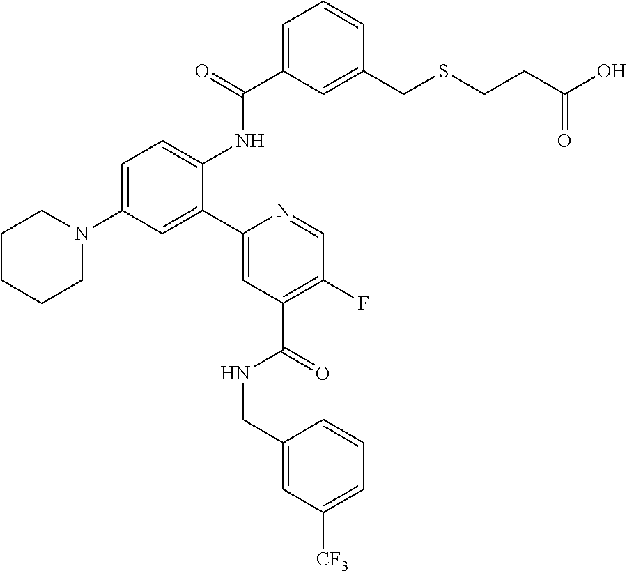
C1CCCN(C2=CC=C(NC(C3=CC=CC(CSCCC(O)=O)=C3)=O)C(C3=CC(C(=O)NCC4=CC([CF3])=CC=C4)=C(F)C=N3)=C2)C1
